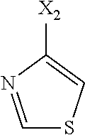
C1=NC([X2])=CS1
